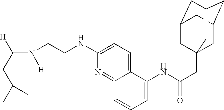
C(N([H])CCNC1=CC=C2C(=N1)C=CC=C2NC(CC12CC3CC(CC(C1)C3)C2)=O)([H])CC(C)C
